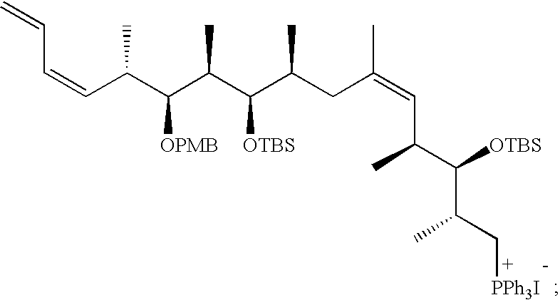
C(C(C(C(C(C(CC(=CC(C)C([OTBS])C(C)C[PPh3I])C)C)[OTBS])C)[OPMB])C)=CC=C
